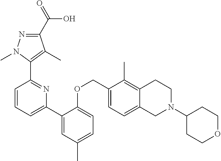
C1(C2=CC(C)=CC=C2OCC2=CC=C3C(=C2C)CCN(C2CCOCC2)C3)=CC=CC(C2=C(C)C(C(=O)O)=NN2C)=N1
